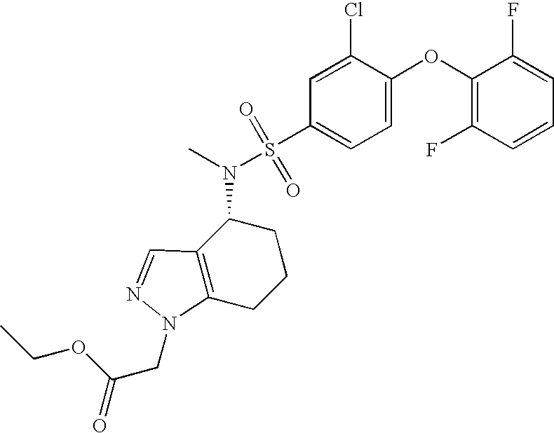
C1(OC2=CC=C(S(N(C)C3C4=C(CCC3)N(CC(=O)OCC)N=C4)(=O)=O)C=C2Cl)=C(F)C=CC=C1F
